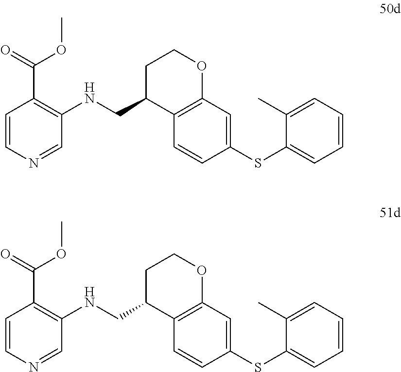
C1=CC(SC2=CC=CC=C2C)=CC2=C1C(CNC1=C(C(OC)=O)C=CN=C1)CCO2.C1=CC(SC2=CC=CC=C2C)=CC2=C1C(CNC1=C(C(OC)=O)C=CN=C1)CCO2
